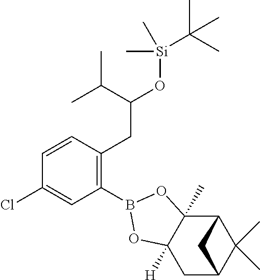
C1(Cl)=CC(B2OC3([H])C(C)(O2)C2C(C)(C)C(C3)C2)=C(CC(C(C)C)O[Si](C)(C)C(C)(C)C)C=C1
